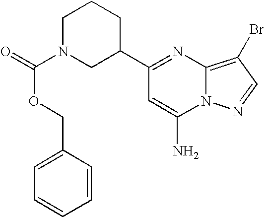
N12C(=C(Br)C=N1)N=C(C1CCCN(C(=O)OCC3=CC=CC=C3)C1)C=C2N
